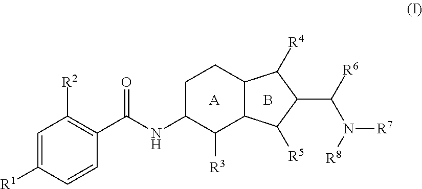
C1=C([R1])C=CC(C(NC2C([R3])C3C(CC2)C([R4])C(C([R6])N([R7])[R8])C3[R5])=O)=C1[R2].[A].B
